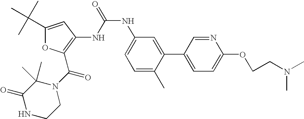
C1(C(C)(C)C)=CC(NC(NC2=CC=C(C)C(C3=CC=C(OCCN(C)C)N=C3)=C2)=O)=C(C(N2C(C)(C)C(=O)NCC2)=O)O1
